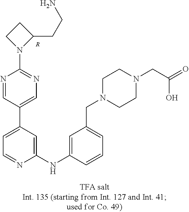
[R].C1=C(C2=CN=C(N3C(CCN)CC3)N=C2)C=C(NC2=CC(CN3CCN(CC(=O)O)CC3)=CC=C2)N=C1
